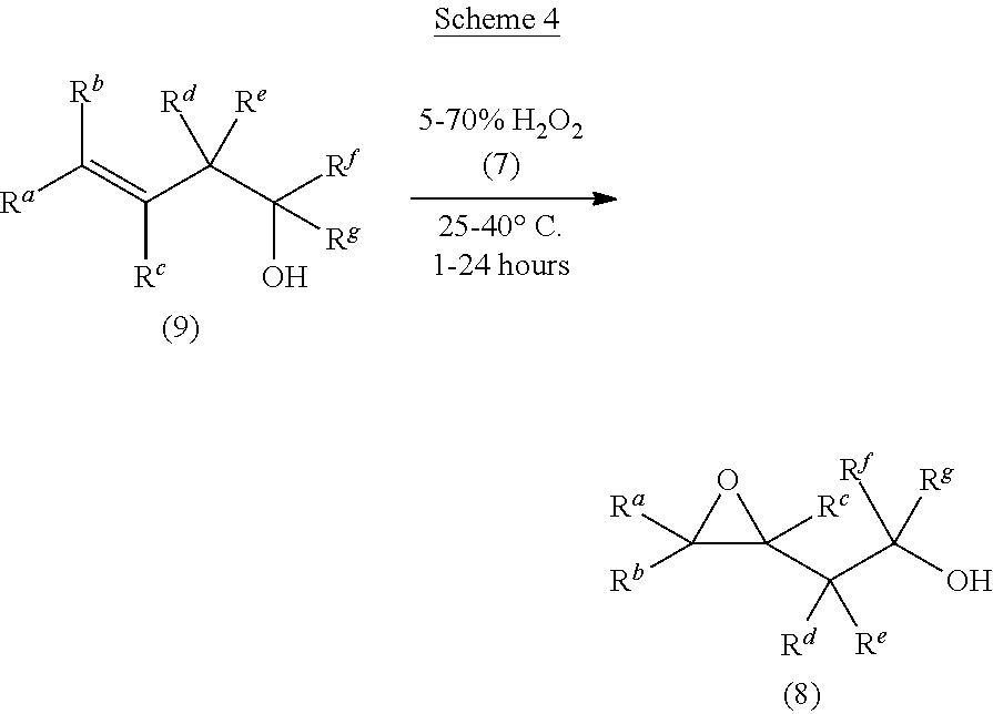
[Ra]C(=C(C(C([Rf])(O)[Rg])([Rd])[Re])[Rc])[Rb].C1(C(C(O)([Rf])[Rg])([Rd])[Re])([Rc])OC1([Rb])[Ra]
